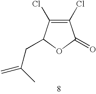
C1(Cl)=C(Cl)C(CC(=C)C)OC1=O
